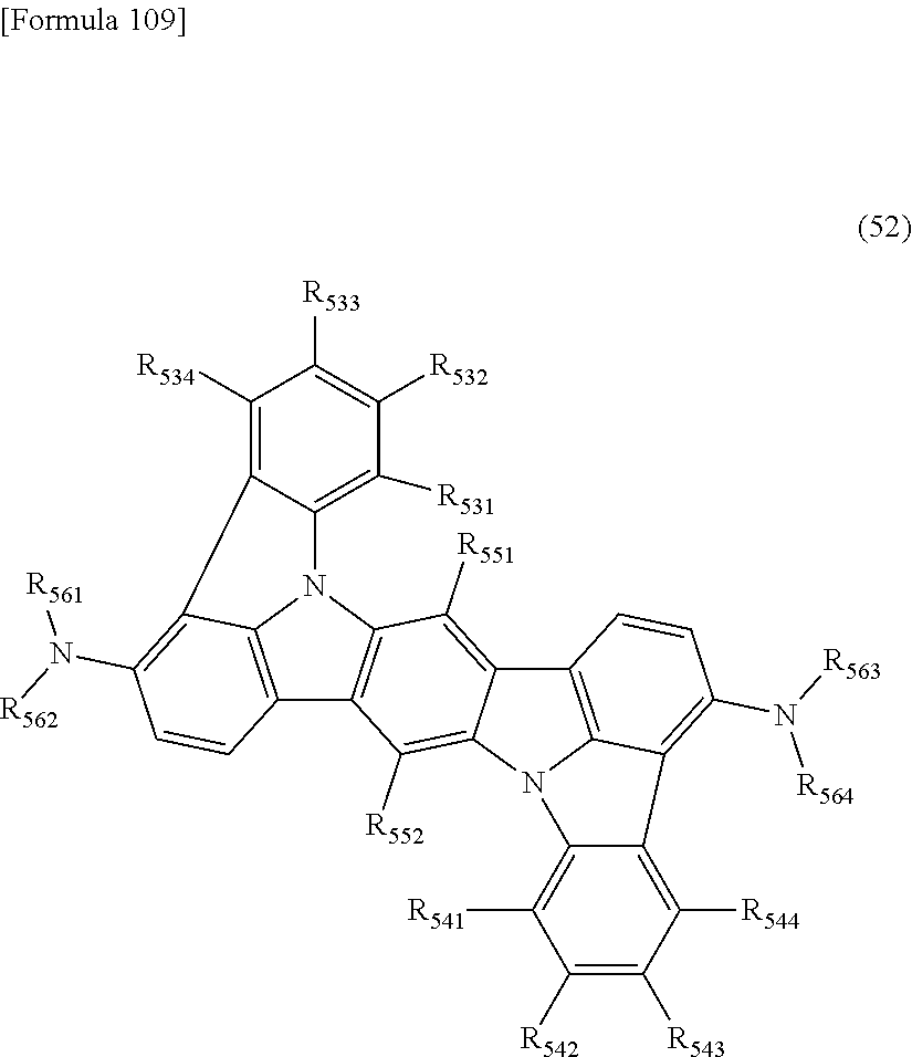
C12=C3N(C4=C1C([R552])=C1C(=C4[R551])C4=C5N1C1=C([R541])C([R542])=C([R543])C([R544])=C1C5=C(N([R563])[R564])C=C4)C1=C([R531])C([R532])=C([R533])C([R534])=C1C3=C(N([R562])[R561])C=C2
